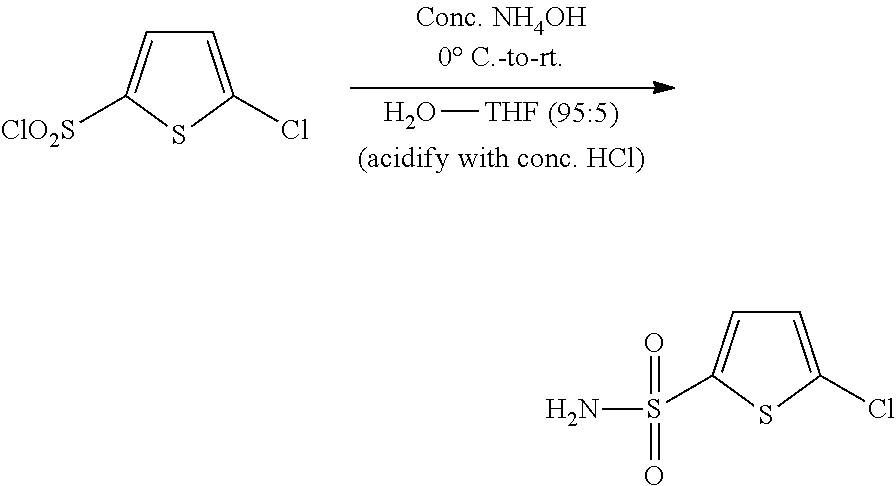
O[THF].C1=C(Cl)SC([ClO2S])=C1.C1=C(Cl)SC(S(=O)(=O)N)=C1
